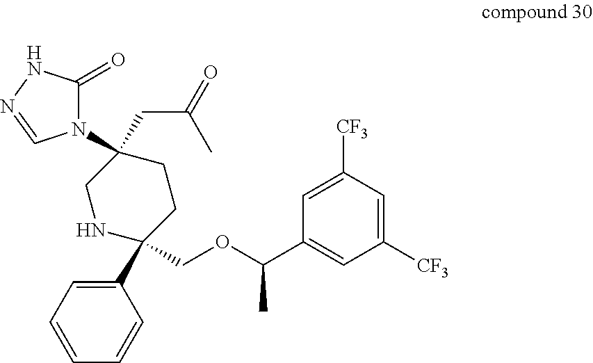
C1([CF3])=CC(C(OCC2(C3=CC=CC=C3)CCC(CC(=O)C)(N3C(=O)NN=C3)CN2)C)=CC([CF3])=C1
